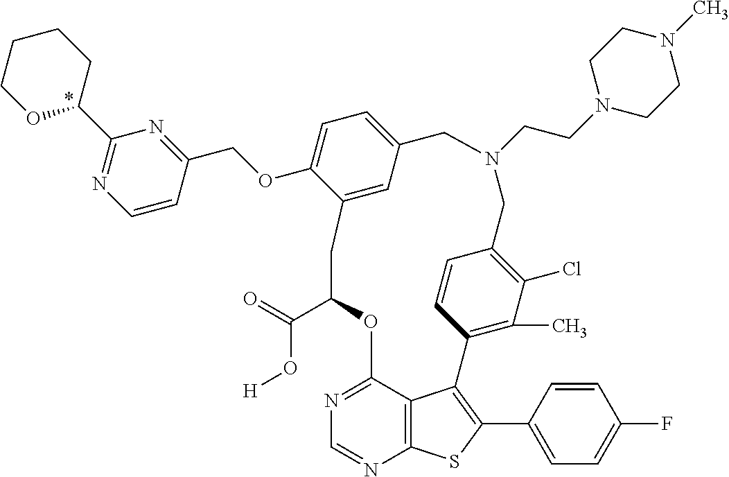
C1(C(=O)O[H])OC2=NC=NC3=C2C(=C(C2=CC=C(F)C=C2)S3)C2=C(C)C(Cl)=C(C=C2)CN(CCN2CCN(C)CC2)CC2=CC=C(OCC3=NC(C4CCCCO4)=NC=C3)C(=C2)C1
